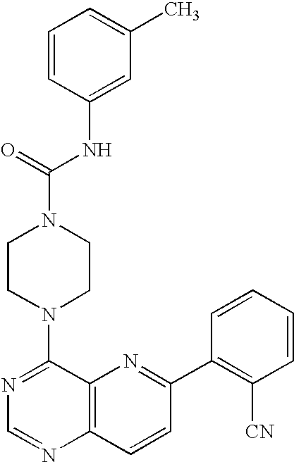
N1=C(N2CCN(C(NC3=CC(C)=CC=C3)=O)CC2)C2=C(N=C1)C=CC(C1=C([CN])C=CC=C1)=N2
